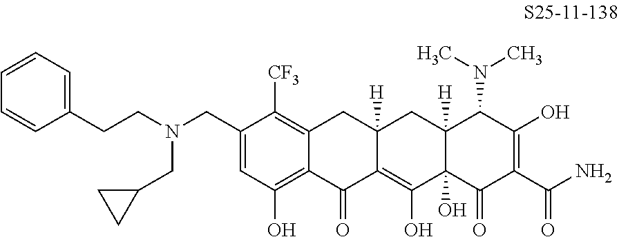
C1=C(CN(CCC2=CC=CC=C2)CC2CC2)C([CF3])=C2C(=C1O)C(=O)C1=C(O)C3(O)C([H])(CC1([H])C2)C(N(C)C)C(O)=C(C(N)=O)C3=O
